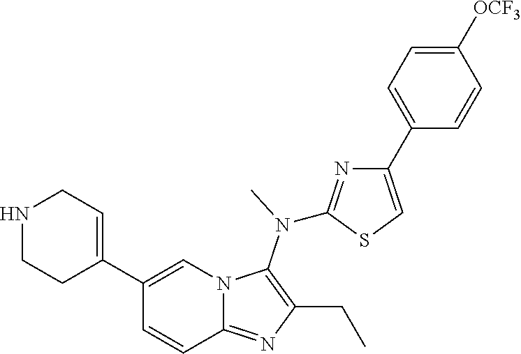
N1CCC(C2=CN3C(=NC(CC)=C3N(C)C3=NC(C4=CC=C([OCF3])C=C4)=CS3)C=C2)=CC1
